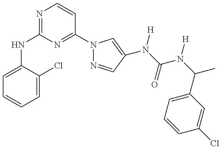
C1(NC2=NC=CC(N3N=CC(N(C(=O)N(C(C4=CC=CC(Cl)=C4)C)[H])[H])=C3)=N2)=CC=CC=C1Cl
